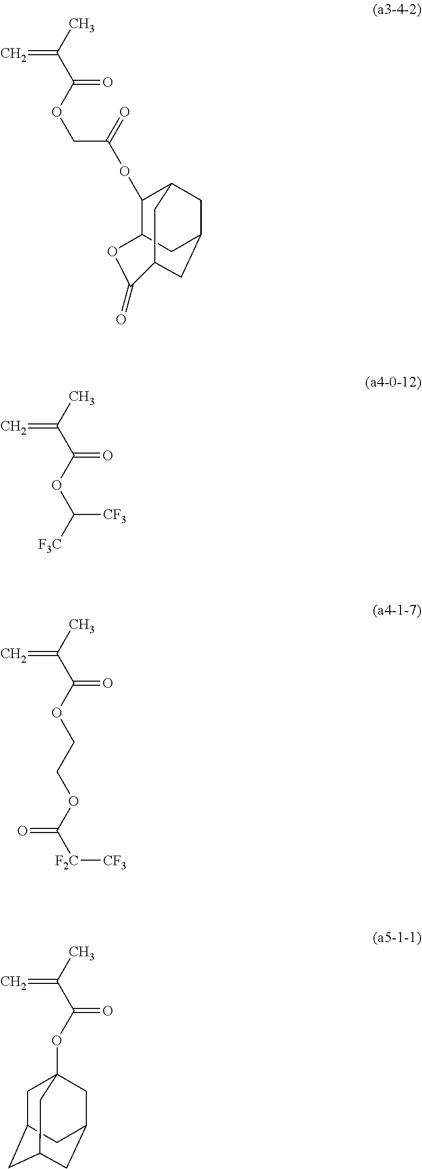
O(C(C(C)=C)=O)CC(OC1C2CC3CC1CC(C3)C(=O)O2)=O.O(C(C(C)=C)=O)C([F3C])[CF3].O(C(C(C)=C)=O)CCOC([F2C][CF3])=O.O(C(C(C)=C)=O)C12CC3CC(CC(C1)C3)C2
